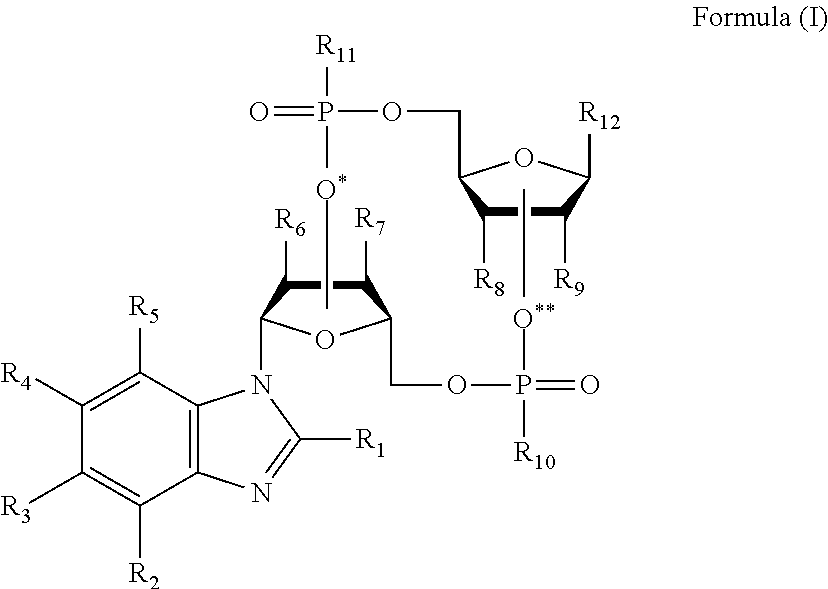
C1([R9])C([R8])C(COP([O*]C)([R11])=O)OC1[R12].C1([R7])C([R6])C(N2C3=C(N=C2[R1])C([R2])=C([R3])C([R4])=C3[R5])OC1COP([O**]C)(=O)[R10]
